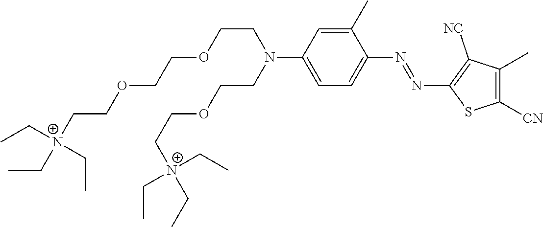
C1(C)=CC(N(CCOCC[N+](CC)(CC)CC)CCOCCOCC[N+](CC)(CC)CC)=CC=C1N=NC1=C([NC])C(C)=C([CN])S1
